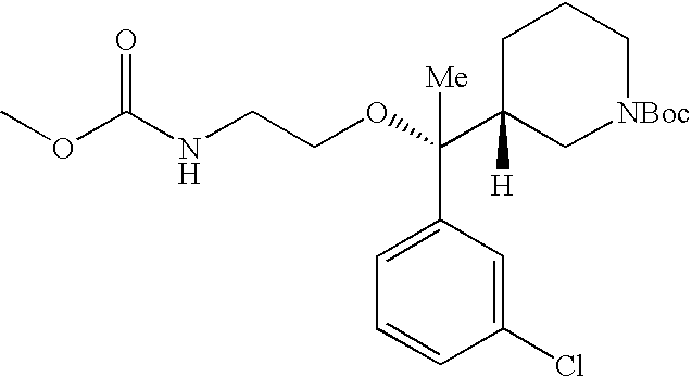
C1C(C(OCCNC(OC)=O)(C2=CC=CC(Cl)=C2)[Me])([H])C[NBoc]CC1
